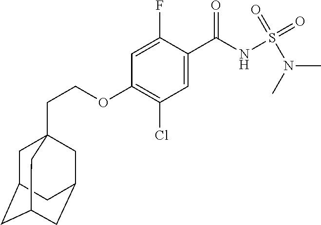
C1=C(F)C(C(NS(N(C)C)(=O)=O)=O)=CC(Cl)=C1OCCC12CC3CC(CC(C1)C3)C2
